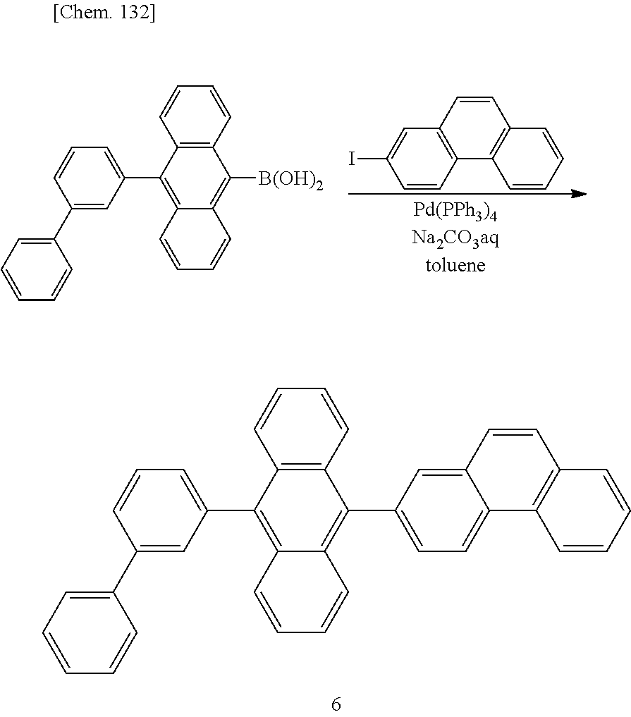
IC1=CC2=C(C3=C(C=CC=C3)C=C2)C=C1.C1(C2=CC=CC=C2)=CC(C2=C3C(=C([B(OH)2])C4=C2C=CC=C4)C=CC=C3)=CC=C1.C1(C2=CC=CC=C2)=CC(C2=C3C(=C(C4=CC=C5C6=C(C=CC=C6)C=CC5=C4)C4=C2C=CC=C4)C=CC=C3)=CC=C1
